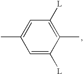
C1=C(C)C=C([L])C(C)=C1[L]
